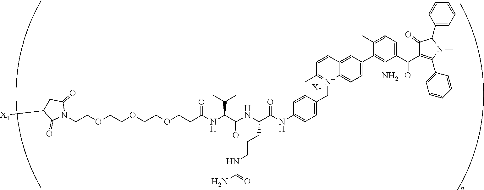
[X-].N1(CCOCCOCCOCCC(NC(C(NC(C(NC2=CC=C(C[N+]3=C(C)C=CC4=CC(C5=C(N)C(C(C6=C(C7=CC=CC=C7)N(C)C(C7=CC=CC=C7)C6=O)=O)=CC=C5C)=CC=C34)C=C2)=O)CCCNC(=O)N)=O)C(C)C)=O)C(=O)CC([X1])C1=O
